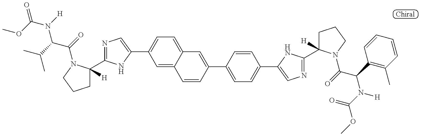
O=C(OC)N([H])C(C(C)C)C(=O)N1C(C2=NC=C(C3=CC=C4C(=C3)C=CC(C3=CC=C(C5=CN=C(C6([H])CCCN6C(=O)C(C6=C(C)C=CC=C6)N(C(=O)OC)[H])N5)C=C3)=C4)N2)([H])CCC1
